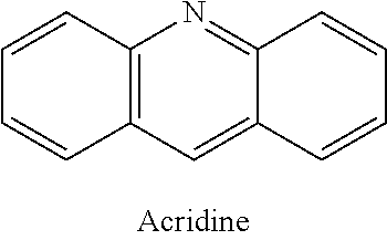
C12=C(C=C3C(=N1)C=CC=C3)C=CC=C2
